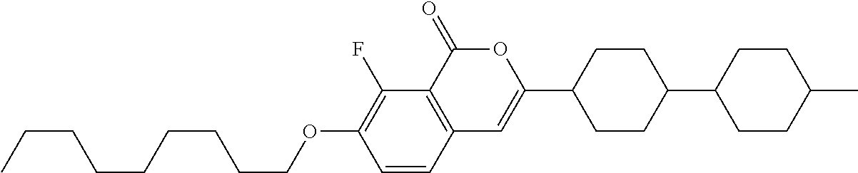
C12=C(C(=O)OC(C3CCC(C4CCC(C)CC4)CC3)=C1)C(F)=C(OCCCCCCCCC)C=C2
